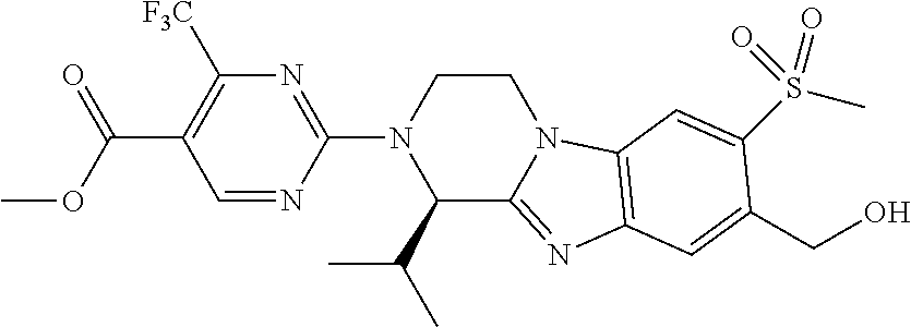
C(OC)(C1=C([F3C])N=C(N2C(C(C)C)C3=NC4=C(N3CC2)C=C(S(C)(=O)=O)C(CO)=C4)N=C1)=O
